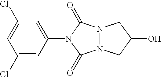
N12N(C(=O)N(C3=CC(Cl)=CC(Cl)=C3)C1=O)CC(O)C2
